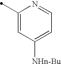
C1(C)=CC([NHn-Bu])=CC=N1
